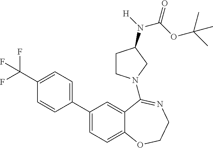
C1(C2=CC=C3C(=C2)C(N2CCC(N([H])C(OC(C)(C)C)=O)C2)=NCCO3)=CC=C(C(F)(F)F)C=C1
